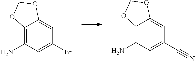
C12=C(N)C=C(Br)C=C1OCO2.C12=C(N)C=C(C#N)C=C1OCO2
